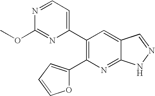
C1(C2=C(C3=CC=NC(OC)=N3)C=C3C(=N2)NN=C3)=CC=CO1
